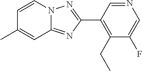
C1(C2=C(CC)C(F)=CN=C2)=NN2C(=N1)C=C(C)C=C2
